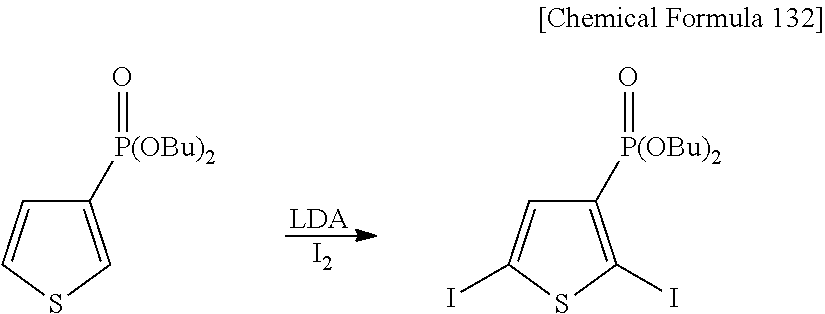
[LDA].C1([P(OBu)2]=O)=CSC=C1.C1([P(OBu)2]=O)=C(I)SC(I)=C1.[I2]
